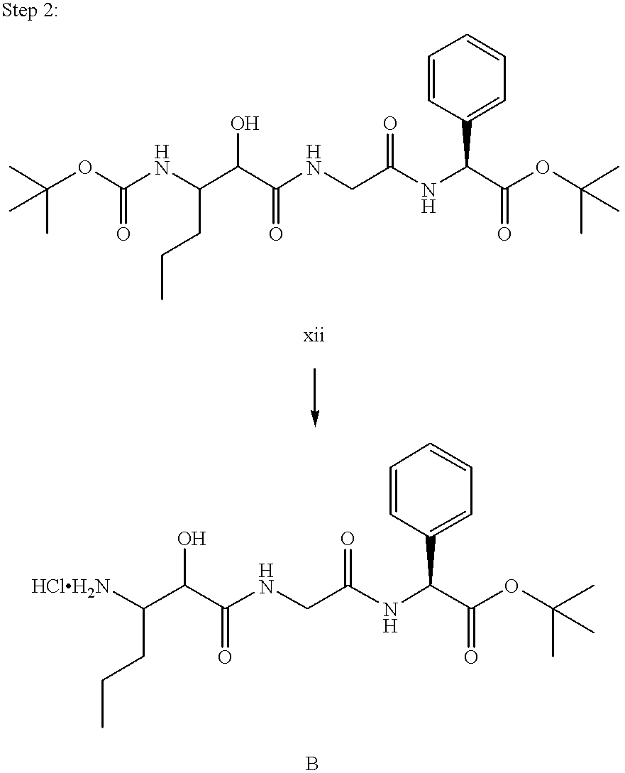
C1=CC(C(C(OC(C)(C)C)=O)NC(CNC(C(C(NC(OC(C)(C)C)=O)CCC)O)=O)=O)=CC=C1.C1=CC(C(C(OC(C)(C)C)=O)NC(CNC(C(C([HClH2N])CCC)O)=O)=O)=CC=C1
